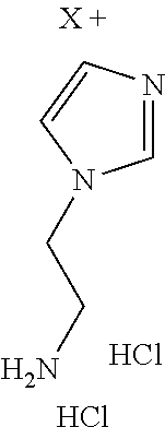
C1=NC=CN1CCN.Cl.Cl
